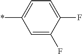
C1(*)=CC=C(F)C(F)=C1
